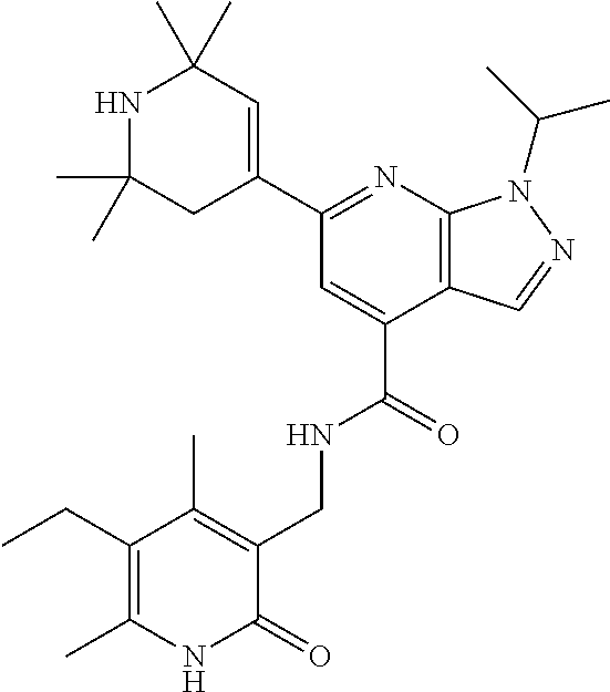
C1(C)(C)CC(C2=NC3=C(C=NN3C(C)C)C(C(NCC3=C(C)C(CC)=C(C)NC3=O)=O)=C2)=CC(C)(C)N1
